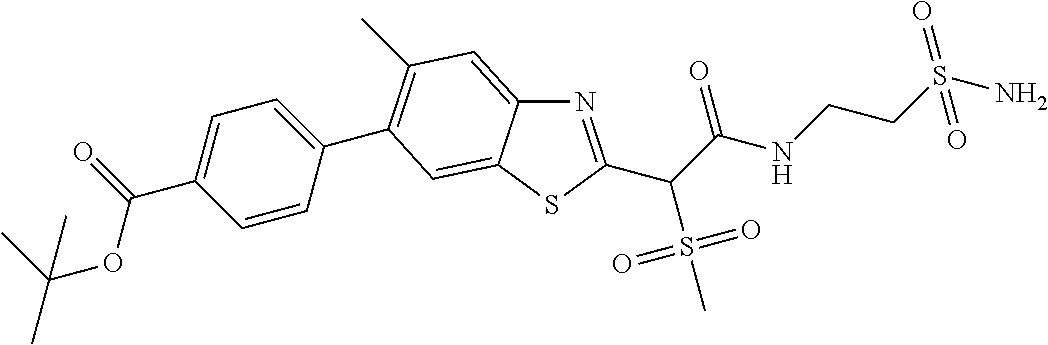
N1=C(C(C(NCCS(N)(=O)=O)=O)S(C)(=O)=O)SC2=CC(C3=CC=C(C(OC(C)(C)C)=O)C=C3)=C(C)C=C12
